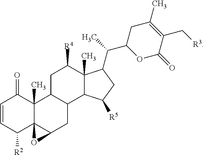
C1=CC([R2])C23C(C)(C1=O)C1C(CC2O3)C2C(C)(C([R4])C1)C(C(C)C1OC(=O)C(C[R3])=C(C)C1)CC2[R5]
